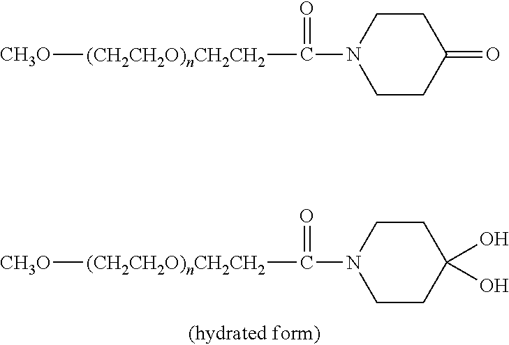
C1CC(O)(O)CCN1C(=O)[(CH2CH2O)nCH2CH2][CH3O].C1CC(=O)CCN1C(=O)[(CH2CH2O)nCH2CH2][CH3O]
